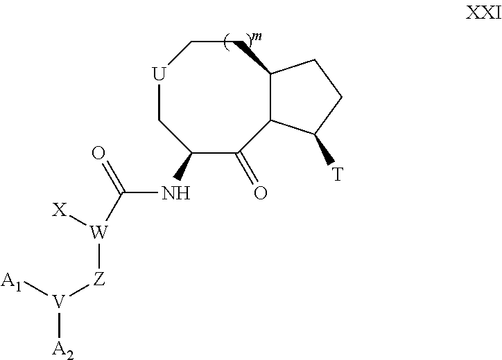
[U]1CC(NC([W]([Z][V]([A1])[A2])[X])=O)C(=O)C2C(CC1)CCC2[T]
